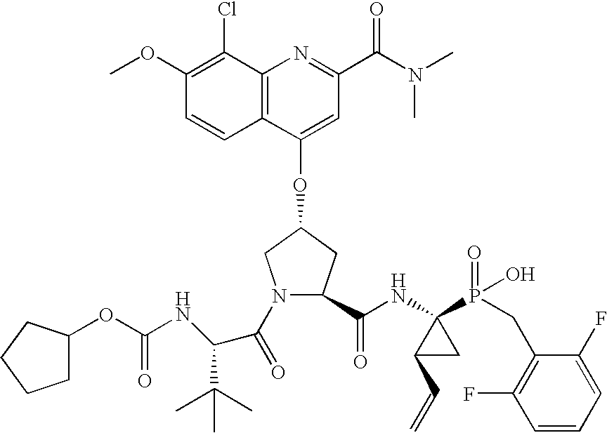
C12=C(C(Cl)=C(OC)C=C1)N=C(C(N(C)C)=O)C=C2OC1CN(C(=O)C(NC(OC2CCCC2)=O)C(C)(C)C)C(C(NC2(P(=O)(O)CC3=C(F)C=CC=C3F)C(C=C)C2)=O)C1
